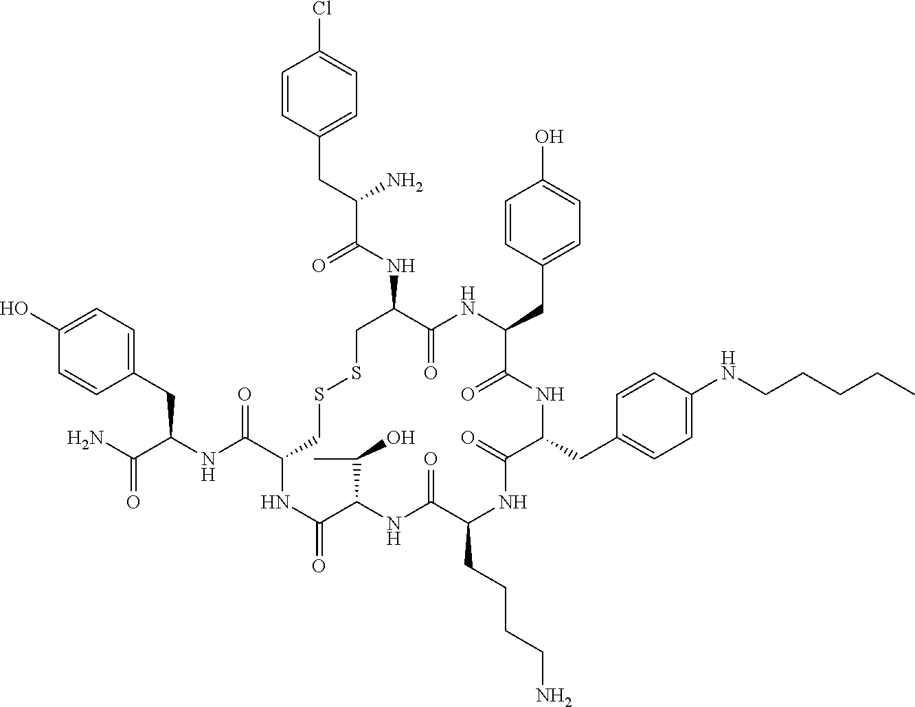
C1=C(O)C=CC(CC(NC(C2CSSCC(NC(C(CC3=CC=C(Cl)C=C3)N)=O)C(=O)NC(CC3=CC=C(O)C=C3)C(=O)NC(CC3=CC=C(NCCCCC)C=C3)C(=O)NC(CCCCN)C(=O)NC(C(C)O)C(=O)N2)=O)C(N)=O)=C1
